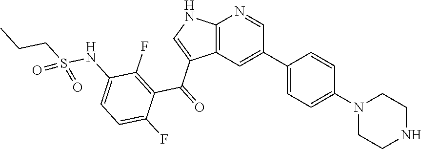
C12=C(C=C(C3=CC=C(N4CCNCC4)C=C3)C=N1)C(C(=O)C1=C(F)C(NS(CCC)(=O)=O)=CC=C1F)=CN2
